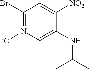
C1(Br)=[N+]([-O])C=C(NC(C)C)C([NO2])=C1
